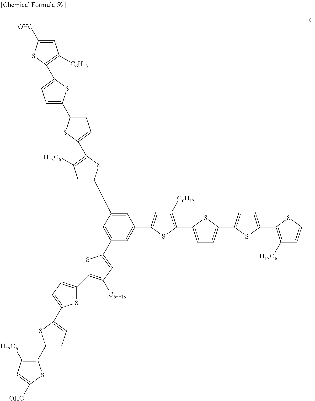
C1(C2=CC=C(C3=CC=C(C4=C([C6H13])C=C(C5=CC(C6=CC([H13C6])=C(C7=CC=C(C8=CC=C(C9=C([C6H13])C=C([OHC])S9)S8)S7)S6)=CC(C6=CC([C6H13])=C(C7=CC=C(C8=CC=C(C9=C([H13C6])C=CS9)S8)S7)S6)=C5)S4)S3)S2)=C([H13C6])C=C([OHC])S1
